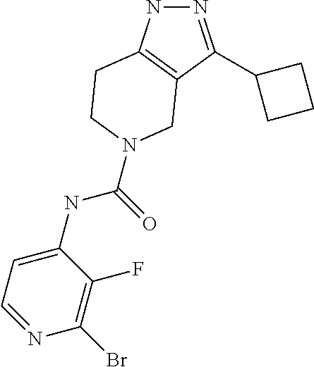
N1=C(C2CCC2)C2=C(N1)CCN(C(NC1=CC=NC(Br)=C1F)=O)C2
